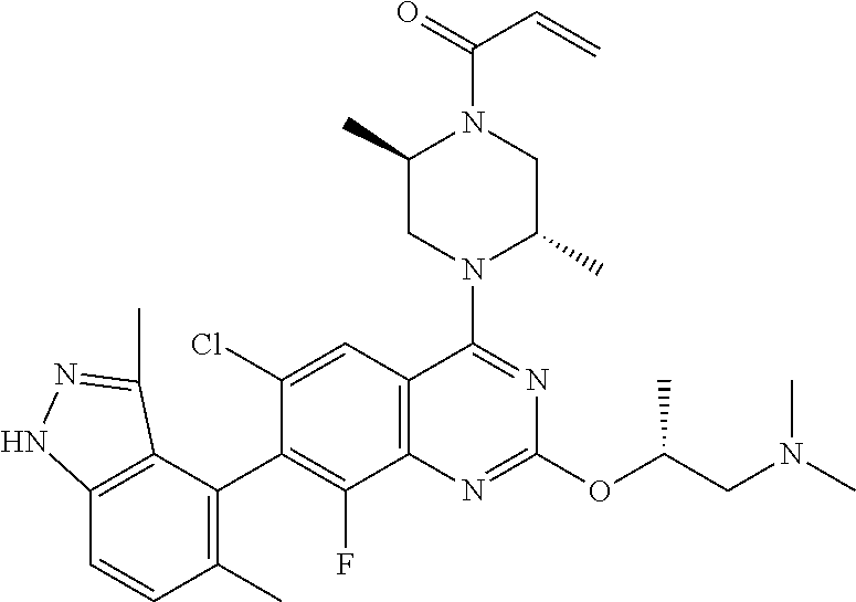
C12=C(C=C(Cl)C(C3=C(C)C=CC4=C3C(C)=NN4)=C1F)C(N1C(C)CN(C(=O)C=C)C(C)C1)=NC(OC(CN(C)C)C)=N2
